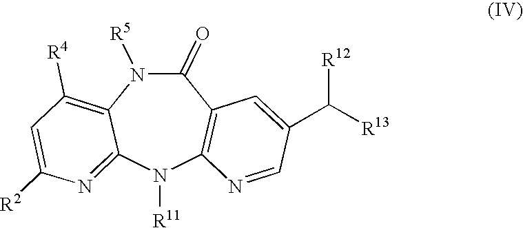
N1([R11])C2=C(C(=O)N([R5])C3=C([R4])C=C([R2])N=C13)C=C(C([R13])[R12])C=N2
